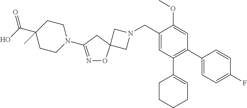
C1N(CC2=CC(C3=CCCCC3)=C(C3=CC=C(F)C=C3)C=C2OC)CC12ON=C(N1CCC(C(O)=O)(C)CC1)C2
